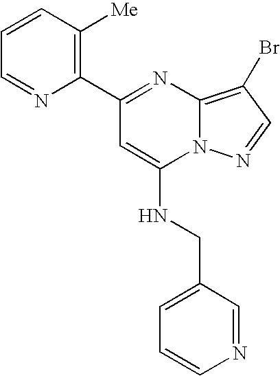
C1(C2=C([Me])C=CC=N2)=NC2=C(Br)C=NN2C(NCC2=CC=CN=C2)=C1
